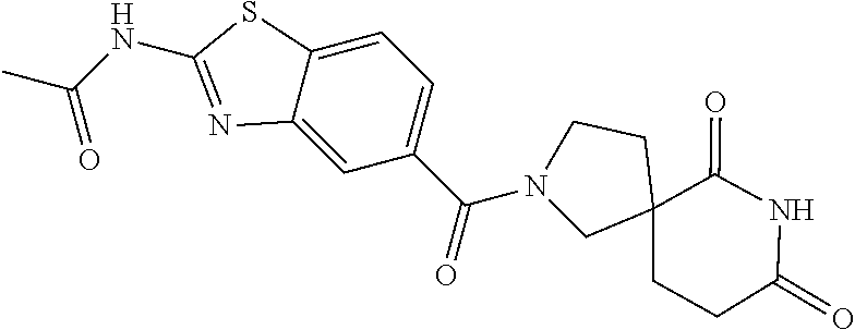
N1(C(=O)C2=CC=C3C(=C2)N=C(NC(C)=O)S3)CC2(CCC(=O)NC2=O)CC1
